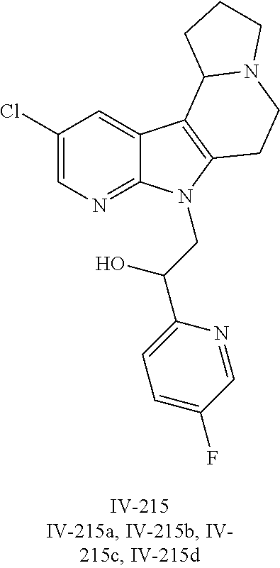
C1(Cl)=CN=C2C(=C1)C1=C(N2CC(C2=CC=C(F)C=N2)O)CCN2C1CCC2
